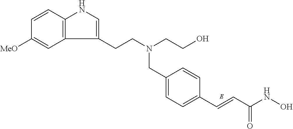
C(N(CCC1=CNC2=C1C=C([MeO])C=C2)CC1=CC=C(C=CC(NO)=O)C=C1)CO
